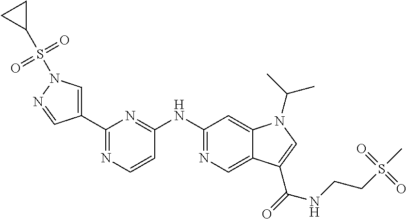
C1(C2=CN(S(C3CC3)(=O)=O)N=C2)=NC=CC(NC2=NC=C3C(=C2)N(C(C)C)C=C3C(=O)NCCS(C)(=O)=O)=N1
